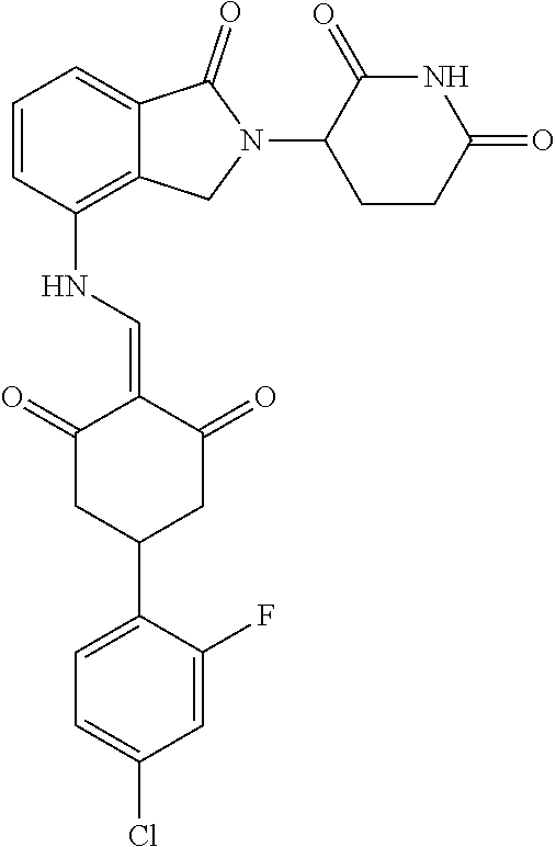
N(C1=C2C(=CC=C1)C(=O)N(C1CCC(=O)NC1=O)C2)C=C1C(=O)CC(C2=CC=C(Cl)C=C2F)CC1=O
